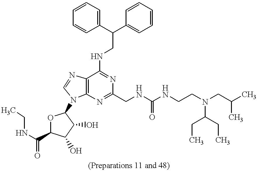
C1(C(C2=CC=CC=C2)CNC2=NC(CNC(NCCN(CC(C)C)C(CC)CC)=O)=NC3=C2N=CN3C2OC(C(NCC)=O)C(O)C2O)=CC=CC=C1
